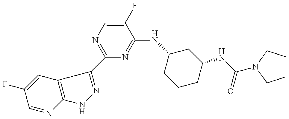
C1=NC2=C(C=C1F)C(C1=NC=C(F)C(NC3CCCC(NC(=O)N4CCCC4)C3)=N1)=NN2
